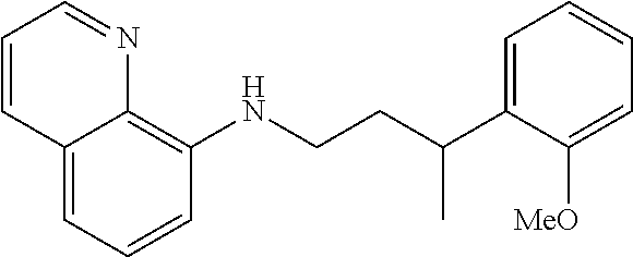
C1=CC=C2C(=C1NCCC(C1=CC=CC=C1[MeO])C)N=CC=C2
